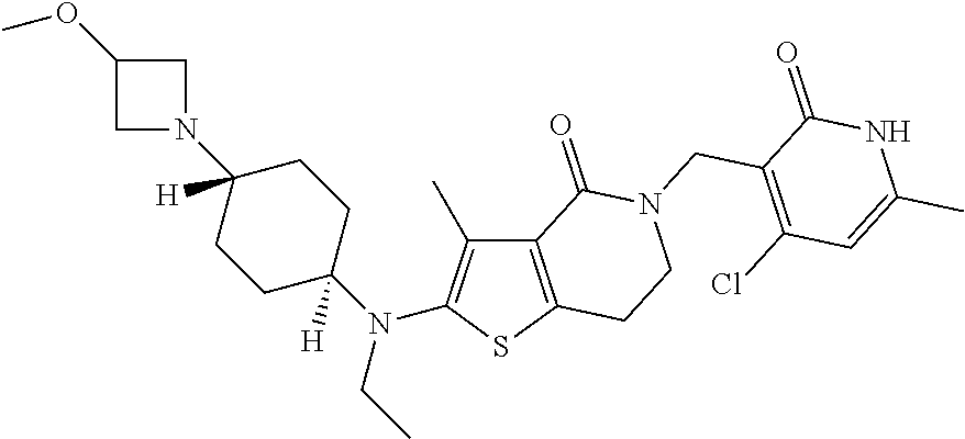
COC1CN(C2([H])CCC(N(CC)C3=C(C)C4=C(S3)CCN(CC3=C(Cl)C=C(C)NC3=O)C4=O)([H])CC2)C1
